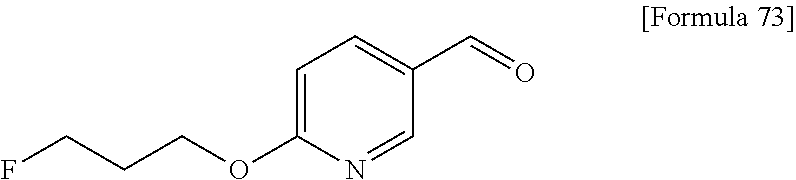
C1=C(OCCCF)N=CC(C=O)=C1
